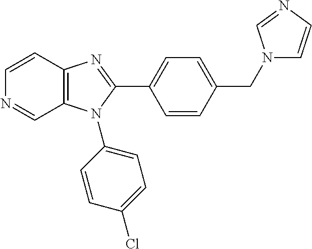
C1=CC2=C(C=N1)N(C1=CC=C(Cl)C=C1)C(C1=CC=C(CN3C=CN=C3)C=C1)=N2
